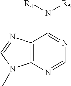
C12=C(N=CN=C1N([R4])[R5])N(C)C=N2
